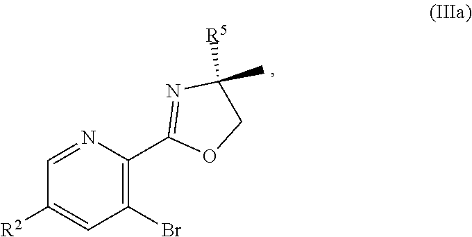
C1(C)([R5])COC(C2=C(Br)C=C([R2])C=N2)=N1
